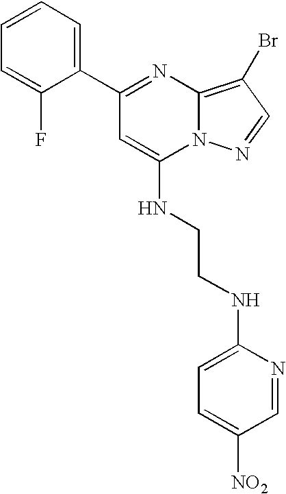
C1(C2=NC3=C(Br)C=NN3C(NCCNC3=CC=C([NO2])C=N3)=C2)=CC=CC=C1F
